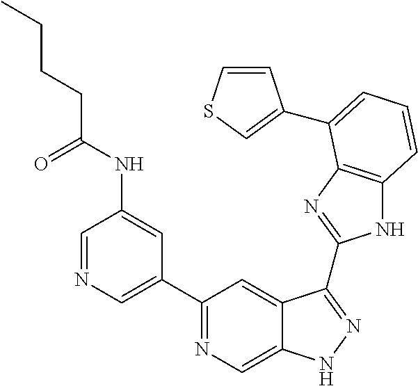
C1=NC=C(C2=NC=C3C(=C2)C(C2=NC4=C(N2)C=CC=C4C2=CSC=C2)=NN3)C=C1NC(CCCC)=O
